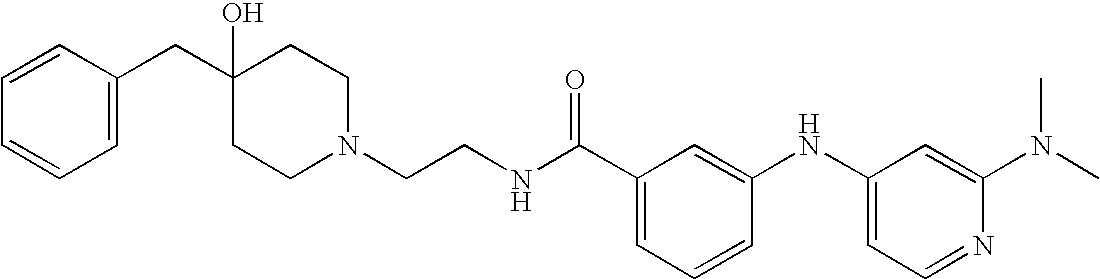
N1(CCNC(C2=CC=CC(NC3=CC=NC(N(C)C)=C3)=C2)=O)CCC(CC2=CC=CC=C2)(O)CC1
